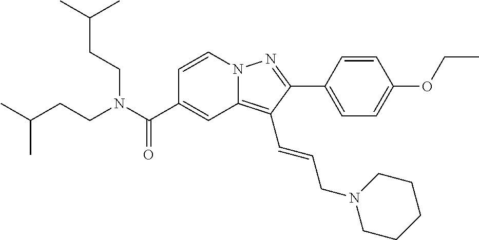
C1=CN2C(=C(C=CCN3CCCCC3)C(C3=CC=C(OCC)C=C3)=N2)C=C1C(N(CCC(C)C)CCC(C)C)=O
